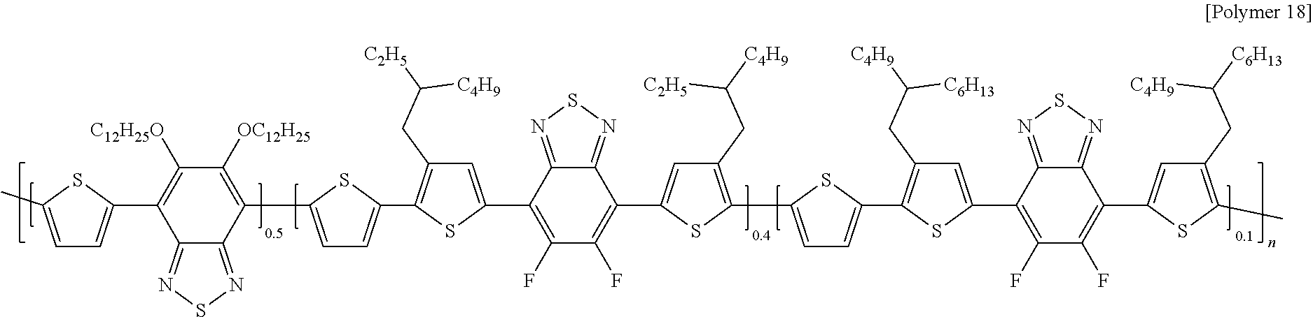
C1(F)=C(C2=CC(CC([C2H5])[C4H9])=C(C3=CC=C(C4=C([OC12H25])C([C12H25O])=C(C5=CC=C(C)S5)C5=NSN=C45)S3)S2)C2=NSN=C2C(C2=CC(CC([C4H9])[C2H5])=C(C3=CC=C(C4=C(CC([C4H9])[C6H13])C=C(C5=C(F)C(F)=C(C6=CC(CC([C6H13])[C4H9])=C(C)S6)C6=NSN=C56)S4)S3)S2)=C1F
